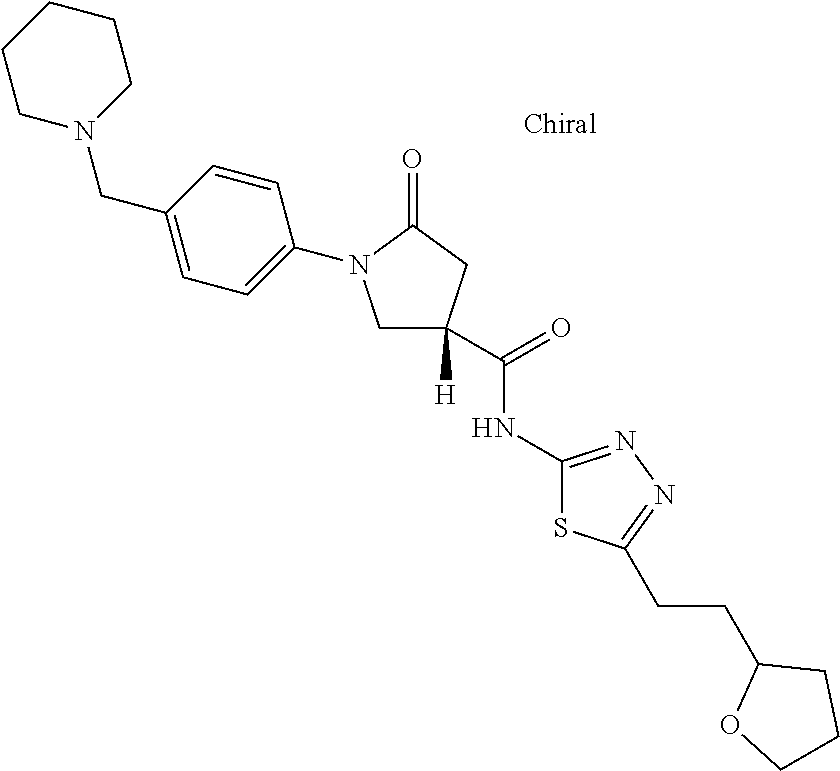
C1CN(CC2=CC=C(N3CC(C(=O)NC4=NN=C(CCC5OCCC5)S4)([H])CC3=O)C=C2)CCC1
